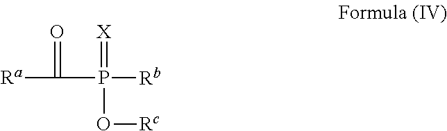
[Ra]C(=O)P(=[X])([Rb])O[Rc]
